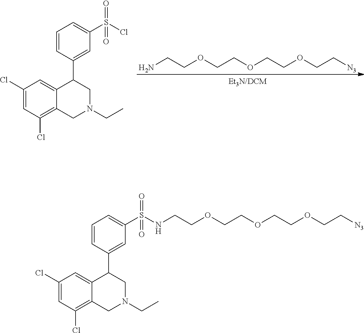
C1=CC(C2CN(CC)CC3=C(Cl)C=C(Cl)C=C23)=CC(S(=O)(=O)NCCOCCOCCOCC[N3])=C1.NCCOCCOCCOCC[N3].C1=CC(C2CN(CC)CC3=C(Cl)C=C(Cl)C=C23)=CC(S(Cl)(=O)=O)=C1
